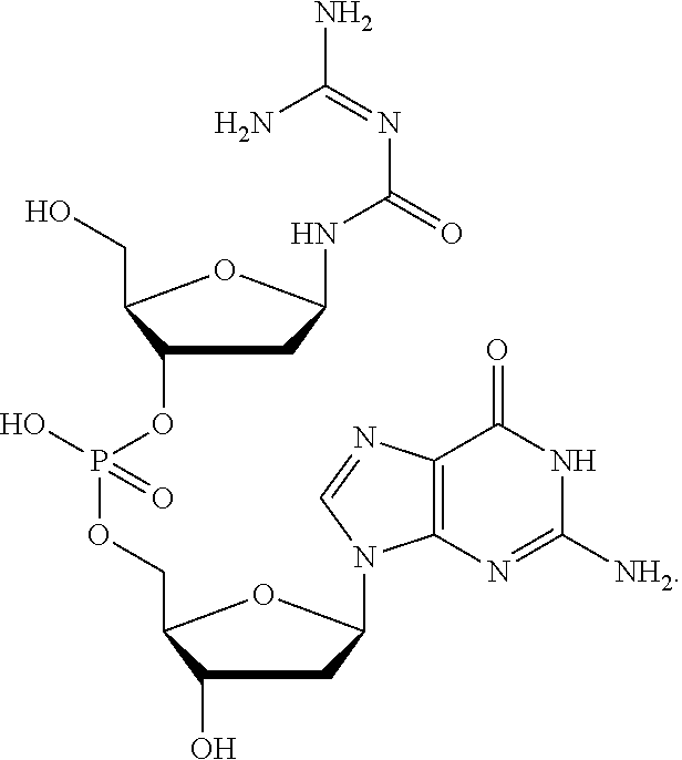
N1C([NH2])=NC2=C(C1=O)N=CN2C1CC(O)C(COP(O)(=O)OC2CC(NC(N=C(N)N)=O)OC2CO)O1
